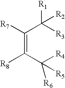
C(=C(C([R4])([R5])[R6])[R8])(C([R3])([R1])[R2])[R7]
